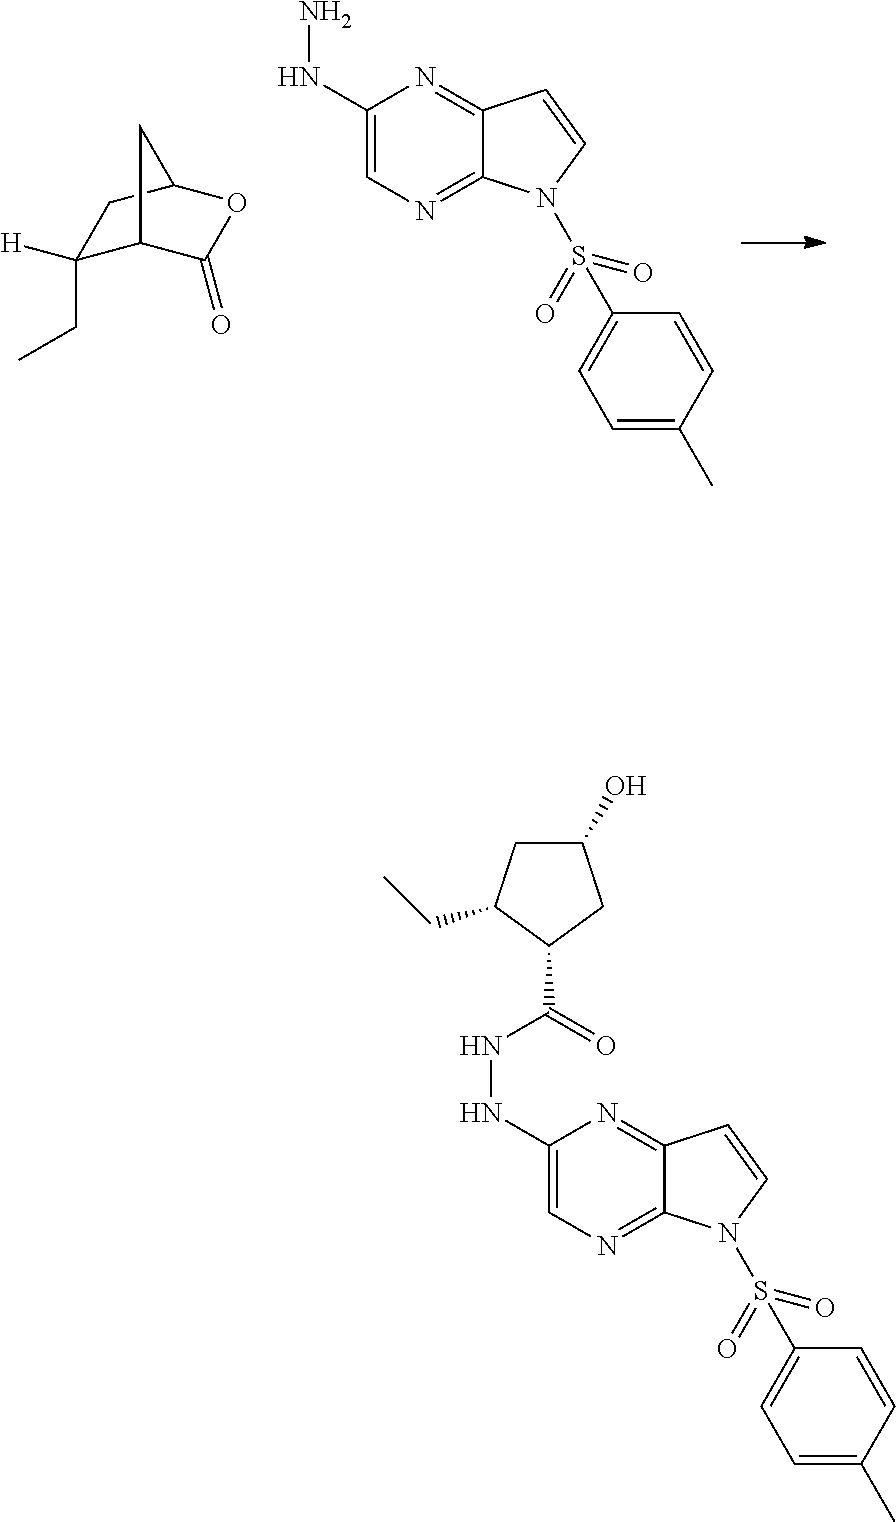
C1([H])(CC)C2C(=O)OC(C1)C2.C1(NN)=CN=C2C(=N1)C=CN2S(=O)(=O)C1=CC=C(C)C=C1.C1(NNC(=O)C2CC(O)CC2CC)=CN=C2C(=N1)C=CN2S(=O)(=O)C1=CC=C(C)C=C1
